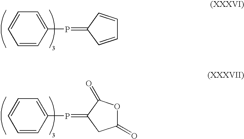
C1=C(P=C2C=CC=C2)C=CC=C1.C1=C(P=C2C(=O)OC(=O)C2)C=CC=C1
